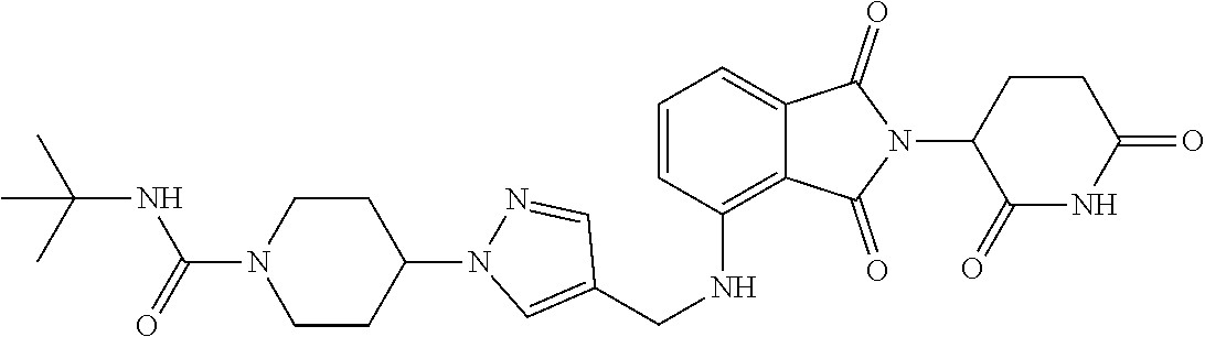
C1(=O)NC(=O)CCC1N1C(=O)C2=CC=CC(NCC3=CN(C4CCN(C(NC(C)(C)C)=O)CC4)N=C3)=C2C1=O
